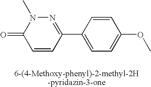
C1=CC(C2=CC=C(OC)C=C2)=NN(C)C1=O
